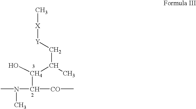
C[X][Y]CC([CH4](O)C(N(C)C)[CO]C)C
